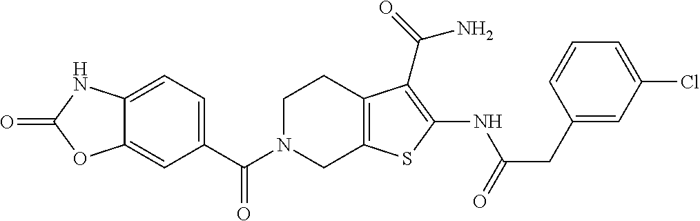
C1=C2C(=CC(C(N3CC4=C(CC3)C(C(=O)N)=C(NC(CC3=CC(Cl)=CC=C3)=O)S4)=O)=C1)OC(=O)N2
